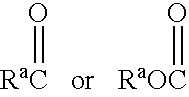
[RaC]=O.[RaOC]=O
